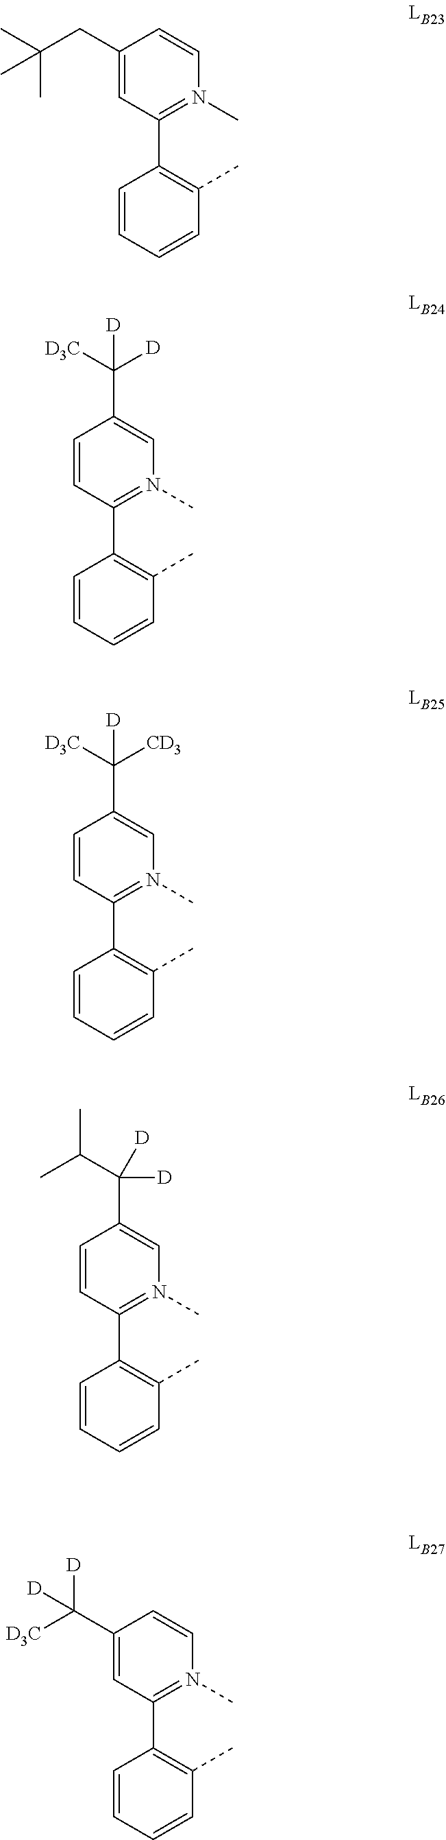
C1(CC(C)(C)C)=CC(C2=C(C)C=CC=C2)=N(C)C=C1.C1=CC(C2=C(C)C=CC=C2)=N(C)C=C1C([D])([D3C])[D].C1=CC(C2=C(C)C=CC=C2)=N(C)C=C1C([CD3])([D3C])[D].C1=CC(C2=C(C)C=CC=C2)=N(C)C=C1C(C(C)C)([D])[D].C1(C([D3C])([D])[D])=CC(C2=C(C)C=CC=C2)=N(C)C=C1
